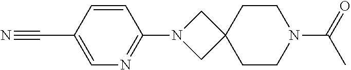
C1=CC(C#N)=CN=C1N1CC2(C1)CCN(C(=O)C)CC2
